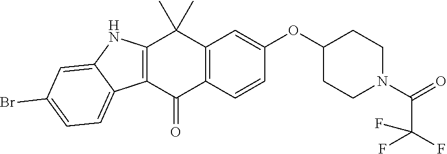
C12=C(C=CC(OC3CCN(C(=O)C(F)(F)F)CC3)=C1)C(=O)C1=C(C2(C)C)NC2=CC(Br)=CC=C12
